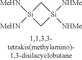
[Si]1([NHMe])([NHMe])C[Si]([MeHN])([MeHN])C1
